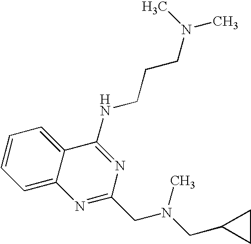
C1=C2C(=CC=C1)C(NCCCN(C)C)=NC(CN(C)CC1CC1)=N2
